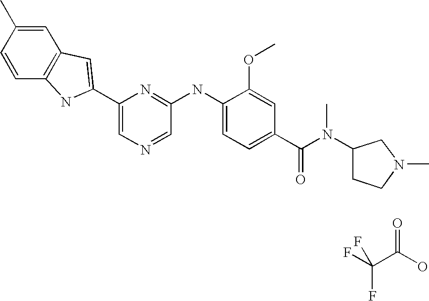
FC(C(O)=O)(F)F.C1=C(C)C=CC2=C1C=C(C1=CN=CC(NC3=CC=C(C(N(C)C4CCN(C)C4)=O)C=C3OC)=N1)N2
